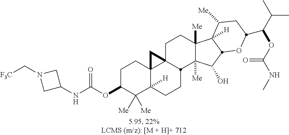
C1(OC(NC2CN(C[F3C])C2)=O)C([Me])([Me])C2([H])C3(CC1)C1(CCC4([Me])C([Me])(C(O)C5C4([H])C([Me])CC(C(C(C)C)OC(NC)=O)O5)C1CC2)C3
